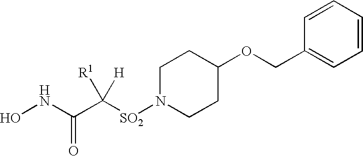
C(C1=CC=CC=C1)OC1CCN([SO2]C(C(NO)=O)([R1])[H])CC1
